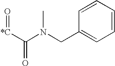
C([*C]=O)(N(CC1=CC=CC=C1)C)=O
